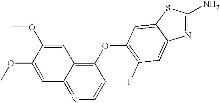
C1(OC2=C(F)C=C3N=C(N)SC3=C2)=C2C(=NC=C1)C=C(OC)C(OC)=C2
